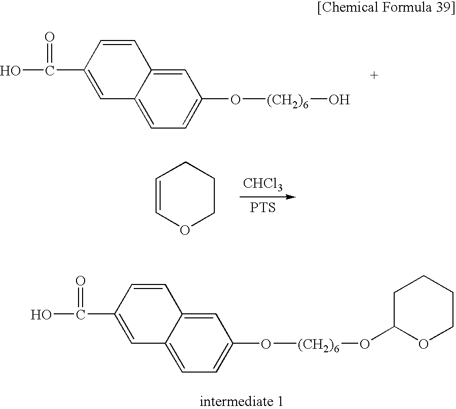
C1=C2C(=CC=C1O[(CH2)6]O)C=C(C(O)=O)C=C2.C1=COCCC1.[CHCl3].[PTS].C1=C2C(=CC=C1O[(CH2)6]OC1OCCCC1)C=C(C(O)=O)C=C2
